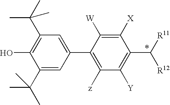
C1(C(C)(C)C)=CC(C2=C([z])C([Y])=C(C([R12])[R11])C([X])=C2[W])=CC(C(C)(C)C)=C1O
